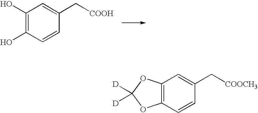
C1(O)=C(O)C=CC(C[COOH])=C1.C12=C(C=CC(C[COOCH3])=C1)OC([D])([D])O2
